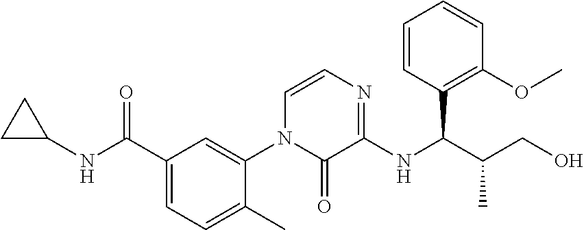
C1(C(NC2CC2)=O)=CC=C(C)C(N2C(=O)C(NC(C(CO)C)C3=C(OC)C=CC=C3)=NC=C2)=C1
